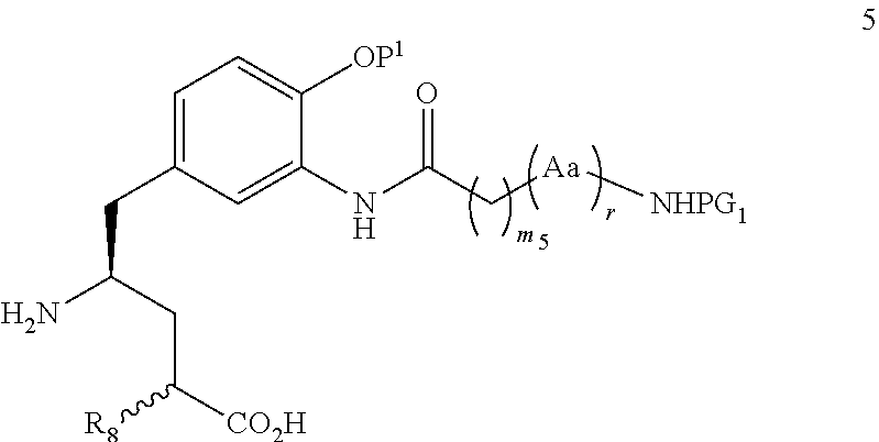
[NHPG1][Aa]CC(NC1=CC(CC(N)CC([CO2H])[R8])=CC=C1[OP1])=O
